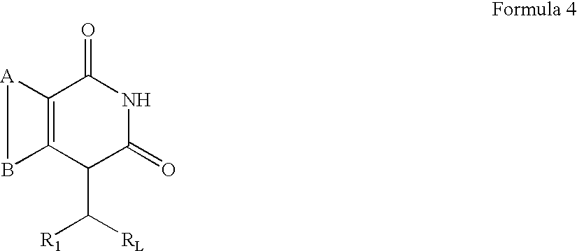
C12=C(C(C([RL])[R1])C(=O)NC1=O)B[A]2
